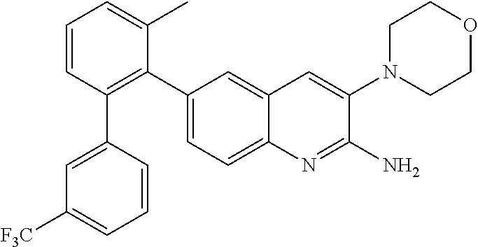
C1=CC(C2=CC([F3C])=CC=C2)=C(C2=CC=C3C(=C2)C=C(N2CCOCC2)C(N)=N3)C(C)=C1
